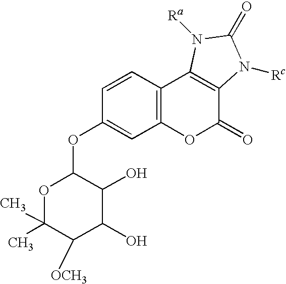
C1=CC2=C(C=C1OC1OC(C)(C)C([OCH3])C(O)C1O)OC(=O)C1=C2N([Ra])C(=O)N1[Rc]
